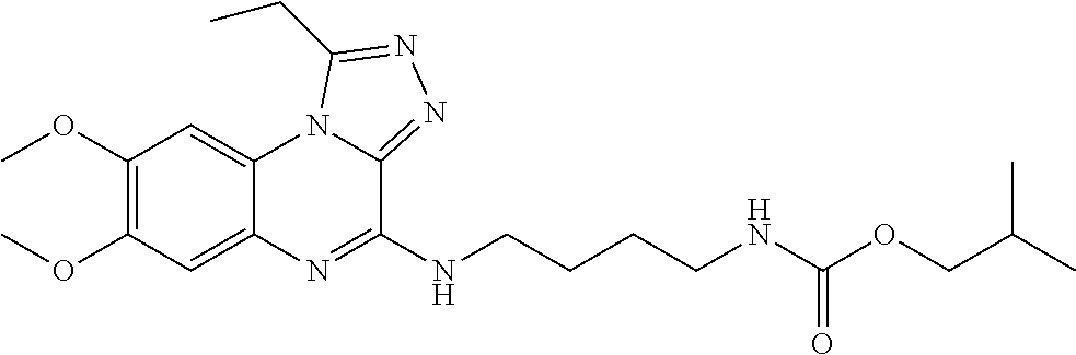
C1(OC)=C(OC)C=C2C(=C1)N1C(=NN=C1CC)C(NCCCCNC(OCC(C)C)=O)=N2
